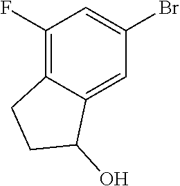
BrC1=CC(F)=C2C(=C1)C(O)CC2
